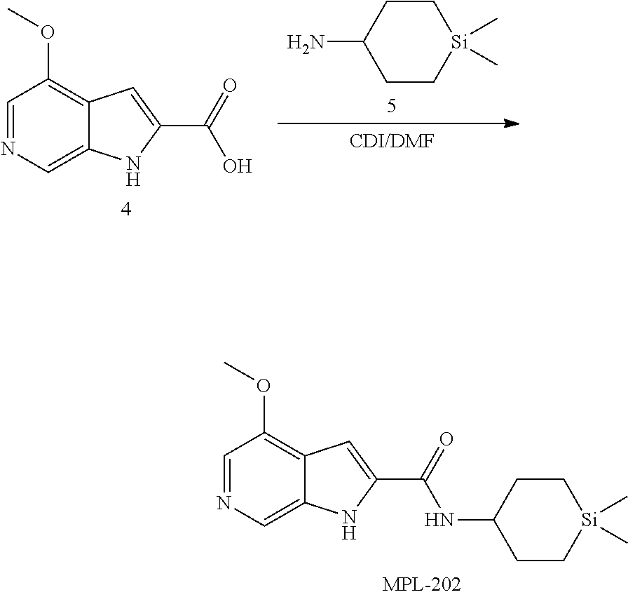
C1(OC)=C2C=C(C(=O)O)NC2=CN=C1.NC1CC[Si](C)(C)CC1.N(C1CC[Si](C)(C)CC1)C(C1=CC2=C(OC)C=NC=C2N1)=O
